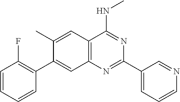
C1(C)=CC2=C(C=C1C1=C(F)C=CC=C1)N=C(C1=CC=CN=C1)N=C2NC
